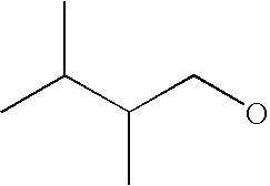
CC(C(C)CO)C
